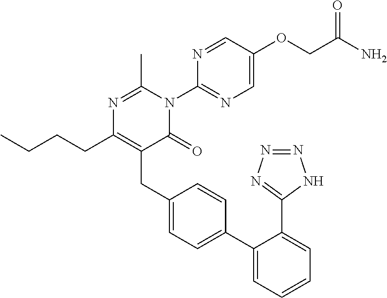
C1(C2=CC=C(CC3=C(CCCC)N=C(C)N(C4=NC=C(OCC(N)=O)C=N4)C3=O)C=C2)=CC=CC=C1C1=NN=NN1
